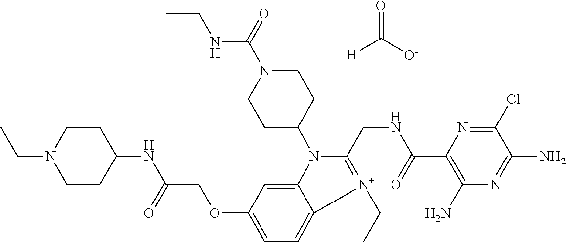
CCN1CCC(NC(=O)COC2=CC=C3C(=C2)N(C2CCN(C(NCC)=O)CC2)C(CNC(=O)C2=C(N)N=C(N)C(Cl)=N2)=[N+]3CC)CC1.[H]C(=O)[O-]
